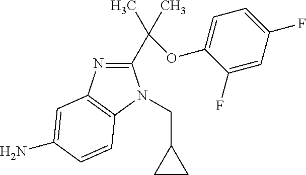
C1(C(C)(C)OC2=CC=C(F)C=C2F)=NC2=C(N1CC1CC1)C=CC(N)=C2
